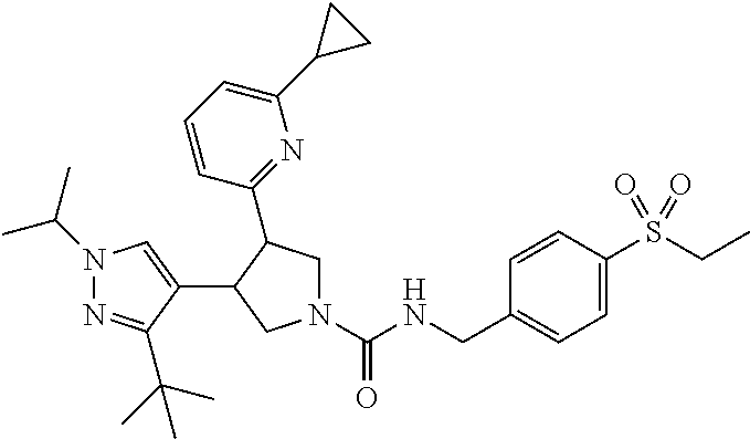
N1(C(NCC2=CC=C(S(CC)(=O)=O)C=C2)=O)CC(C2=NC(C3CC3)=CC=C2)C(C2=CN(C(C)C)N=C2C(C)(C)C)C1
